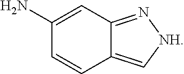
C12=C[NH]N=C1C=C(N)C=C2
